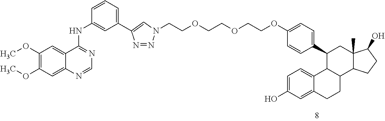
C1=C(O)C=C2C(=C1)C1C(CC2)C2C(C)(CC1C1=CC=C(OCCOCCOCCN3N=NC(C4=CC=CC(NC5=NC=NC6=CC(OC)=C(OC)C=C56)=C4)=C3)C=C1)C(O)CC2
